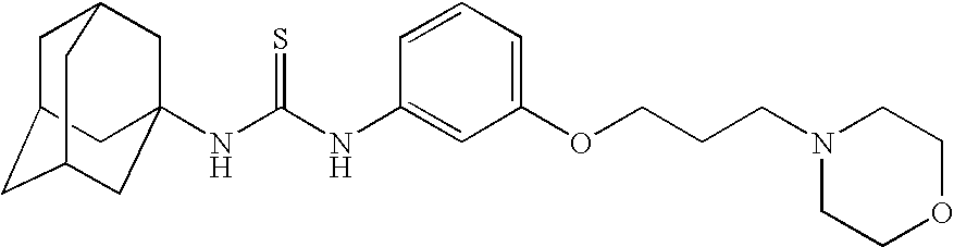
C1C2CC3CC(NC(NC4=CC(OCCCN5CCOCC5)=CC=C4)=S)(CC1C3)C2
